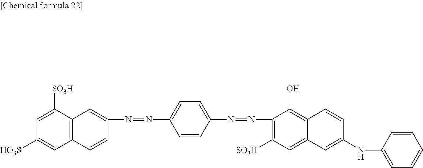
C1(N=NC2=CC=C(N=NC3=C([SO3H])C=C4C(=C3O)C=CC(NC3=CC=CC=C3)=C4)C=C2)=CC2=C(C=C1)C=C([HO3S])C=C2[SO3H]
